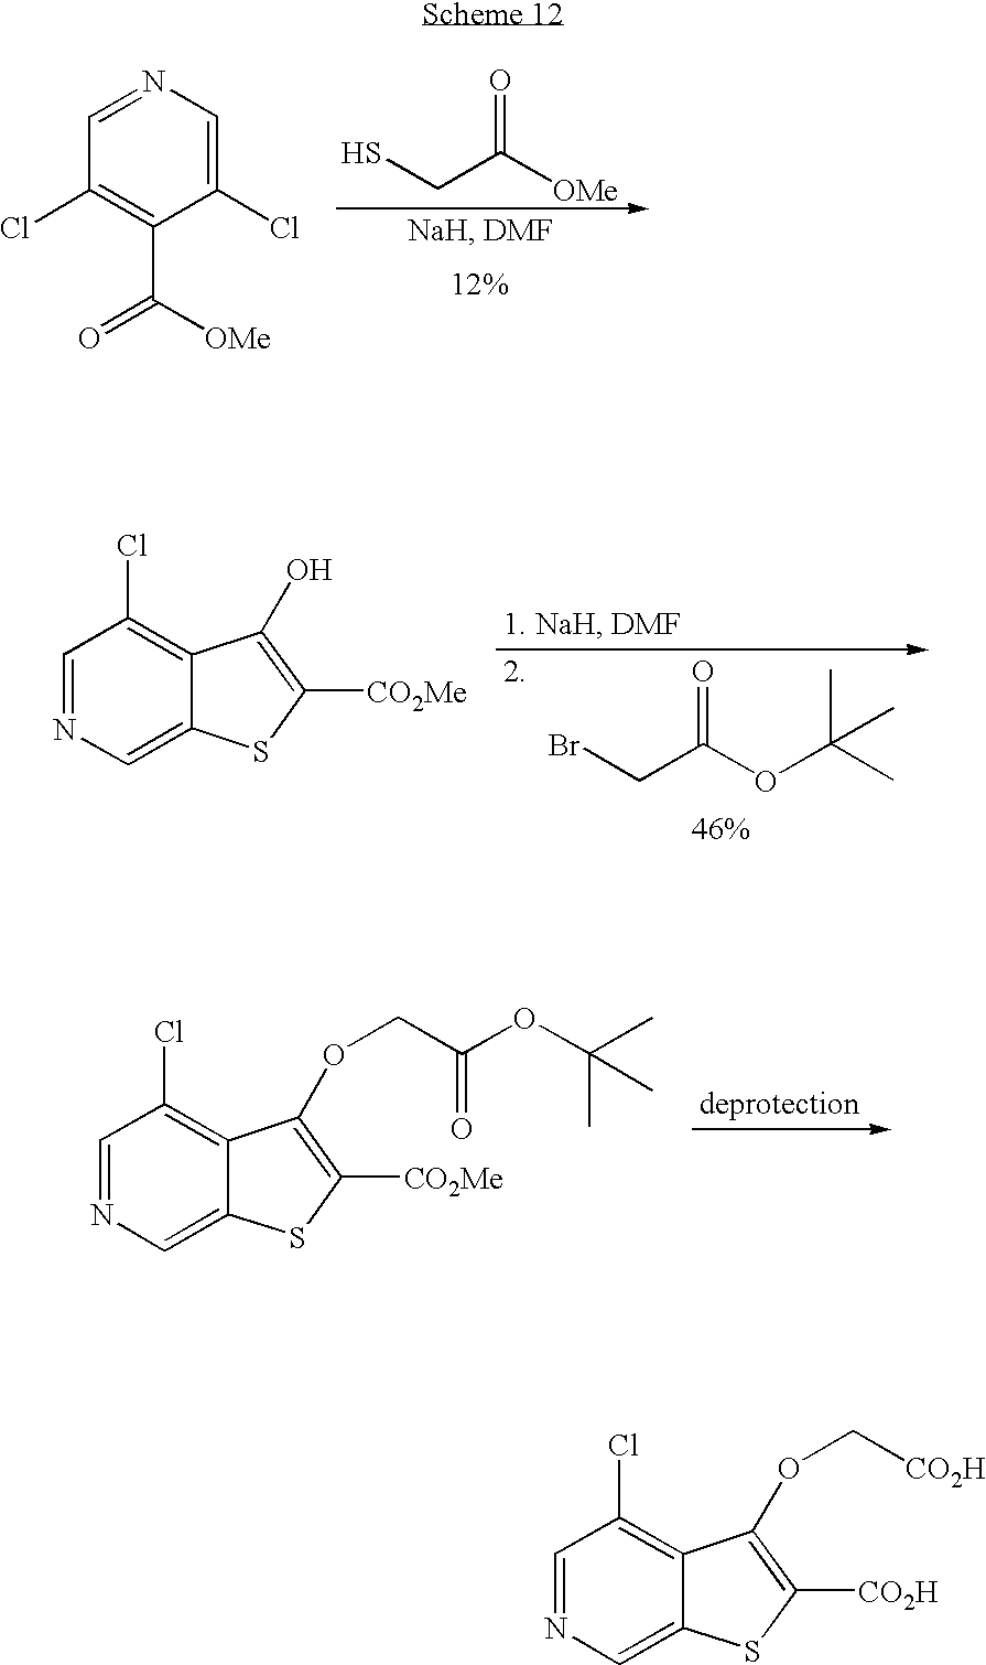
N1=CC(Cl)=C(C(=O)[OMe])C(Cl)=C1.O=C(CS)[OMe].C1=NC=C2C(=C1Cl)C(O)=C([CO2Me])S2.O=C(CBr)OC(C)(C)C.C1=NC=C2C(=C1Cl)C(OCC(=O)OC(C)(C)C)=C([CO2Me])S2.C1=NC=C2C(=C1Cl)C(OC[CO2H])=C([CO2H])S2
